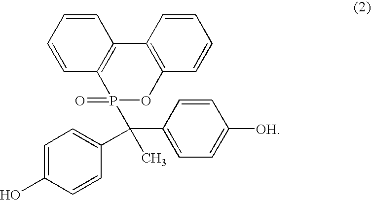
C12=C(C3=C(C=CC=C3)OP1(=O)C(C1=CC=C([OH])C=C1)(C1=CC=C(O)C=C1)C)C=CC=C2
